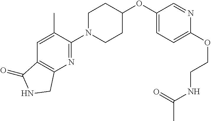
C1(OC2CCN(C3=NC4=C(C=C3C)C(=O)NC4)CC2)=CC=C(OCCNC(C)=O)N=C1
